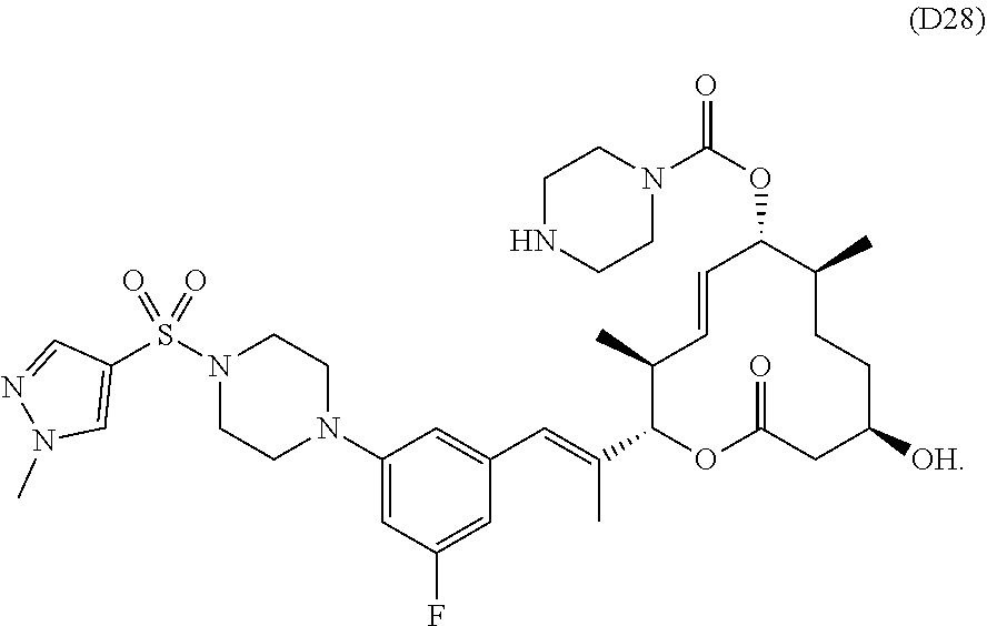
C1=CC(C)C(C(=CC2=CC(N3CCN(S(C4=CN(C)N=C4)(=O)=O)CC3)=CC(F)=C2)C)OC(=O)CC([OH])CCC(C)C1OC(=O)N1CCNCC1
